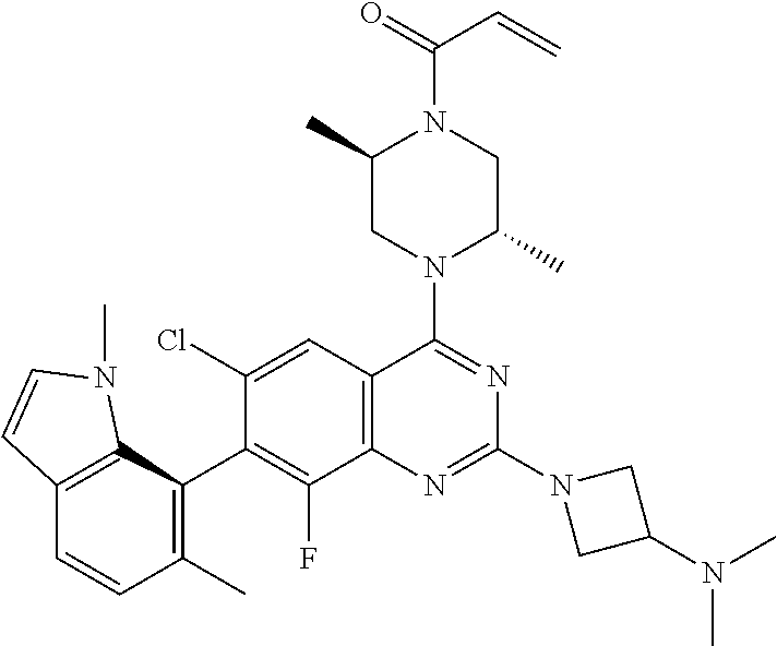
C12=C(C=C(Cl)C(C3=C(C)C=CC4=C3N(C)C=C4)=C1F)C(N1C(C)CN(C(=O)C=C)C(C)C1)=NC(N1CC(N(C)C)C1)=N2
